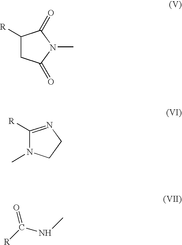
C1([R])CC(=O)N(C)C1=O.C1([R])=NCCN1C.[R]C(NC)=O
